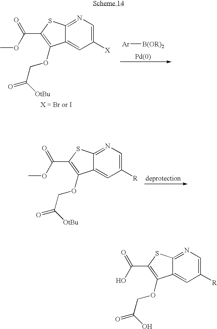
N1=C2C(=CC([X])=C1)C(OCC(=O)[OtBu])=C(C(OC)=O)S2.[Ar][B(OR)2].N1=C2C(=CC([R])=C1)C(OCC(=O)[OtBu])=C(C(OC)=O)S2.N1=C2C(=CC([R])=C1)C(OCC(=O)O)=C(C(O)=O)S2
